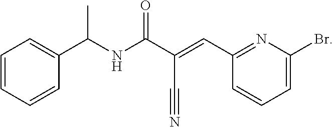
C1=CC=CC(C(NC(C(=CC2=NC(Br)=CC=C2)C#N)=O)C)=C1
